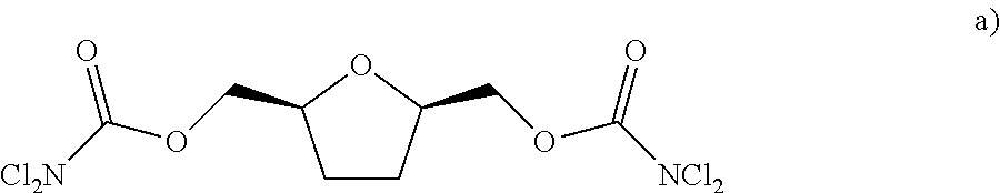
C1CC(COC([NCl2])=O)OC1COC([Cl2N])=O
